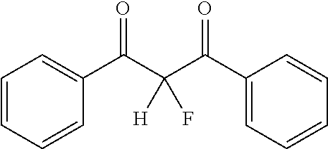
C1=CC=CC(C(C(C(C2=CC=CC=C2)=O)([H])F)=O)=C1
